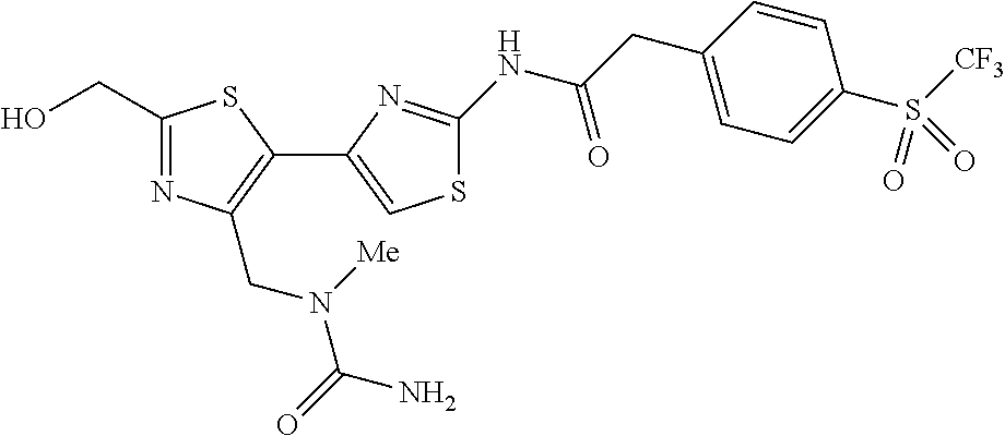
C1(CO)=NC(CN(C(=O)N)[Me])=C(C2=CSC(NC(CC3=CC=C(S([CF3])(=O)=O)C=C3)=O)=N2)S1
